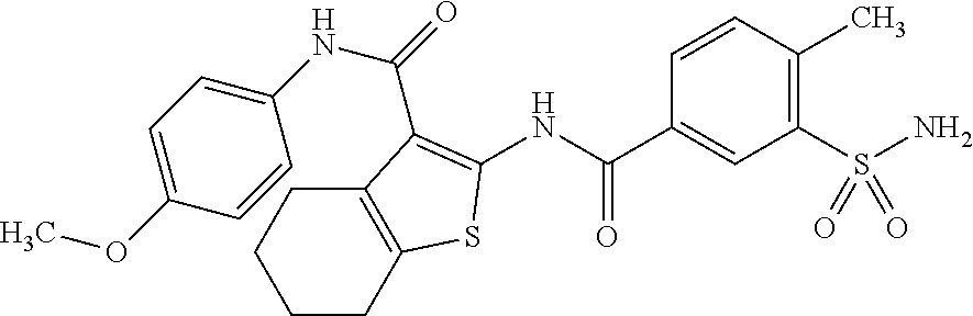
NS(C1=C(C)C=CC(C(NC2=C(C(=O)NC3=CC=C(OC)C=C3)C3=C(CCCC3)S2)=O)=C1)(=O)=O
